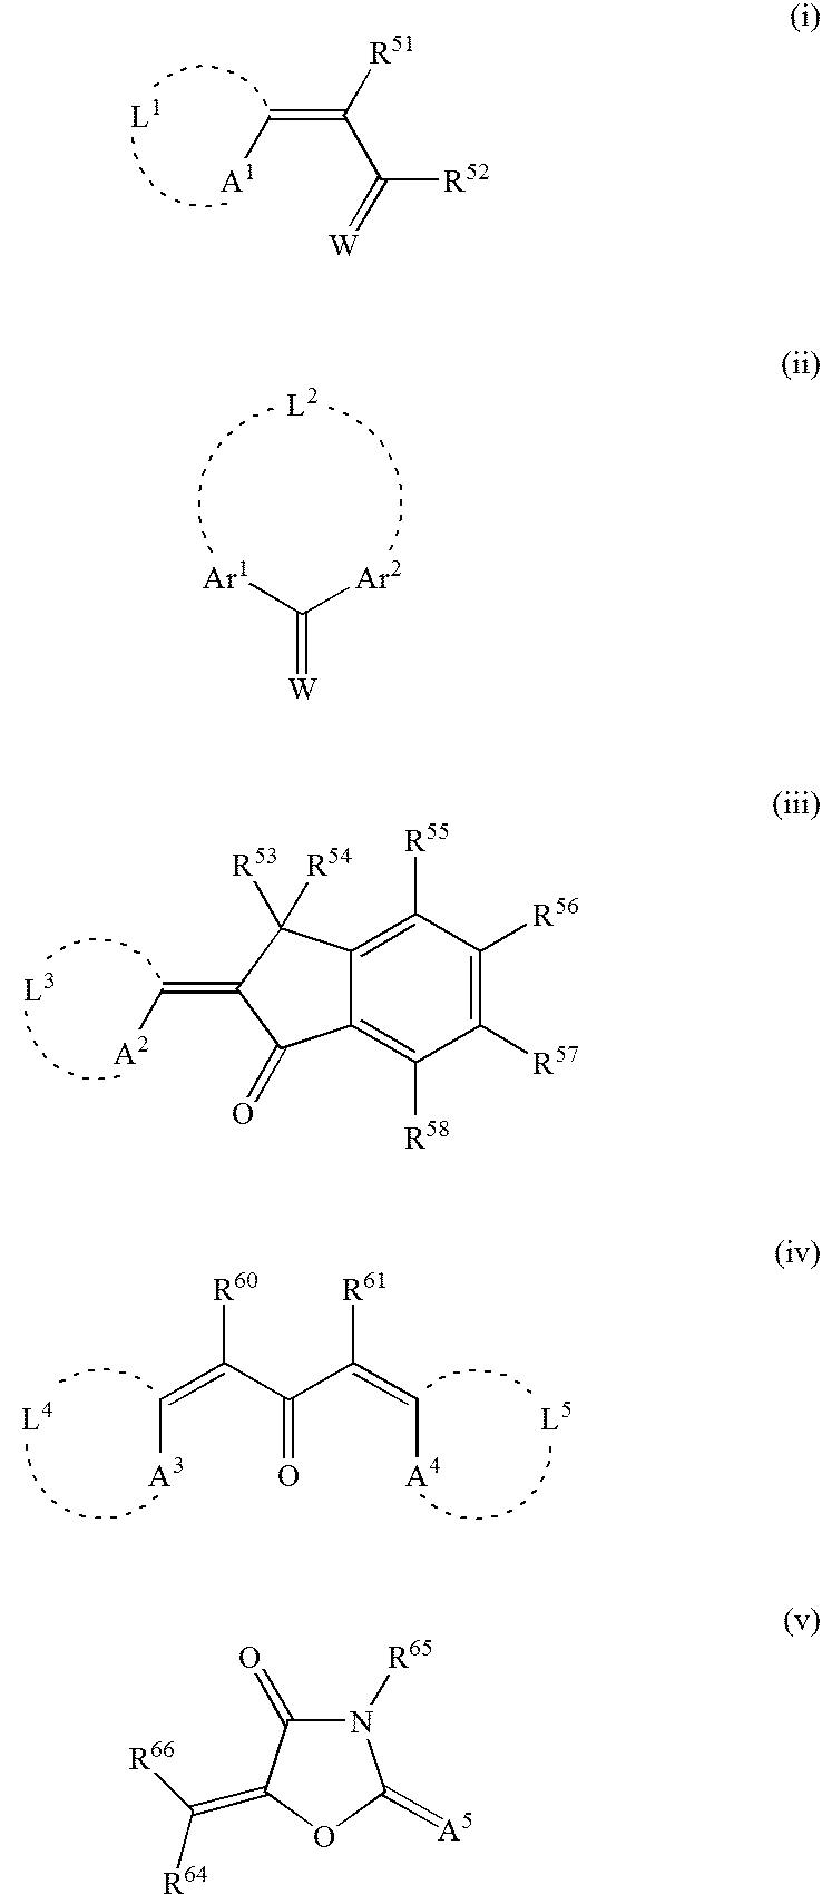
[L1].C(=C([R51])C(=[W])[R52])[A1].[Ar2]C([Ar1])=[W].[L2].[L3].C(=C1C(=O)C2=C([R58])C([R57])=C([R56])C([R55])=C2C1([R53])[R54])[A2].[L4].[L5].C(=C(C(C([R61])=C[A4])=O)[R60])[A3].N1([R65])C(=O)C(=C([R64])[R66])OC1=[A5]
